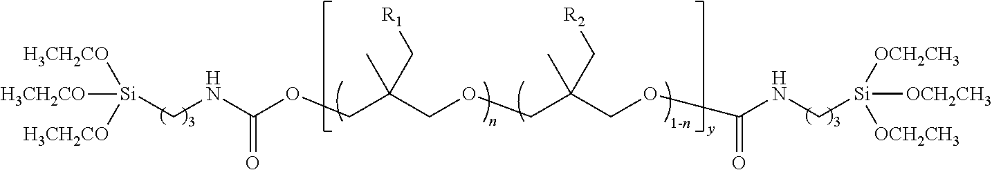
[Si](CNC(OCC(COCC(COC(NC[Si]([OCH2CH3])([OCH2CH3])[OCH2CH3])=O)(C)C[R2])(C)C[R1])=O)([H3CH2CO])([H3CH2CO])[H3CH2CO]
